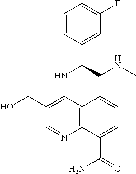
C1=CC(C(CNC)NC2=C(CO)C=NC3=C2C=CC=C3C(=O)N)=CC(F)=C1
